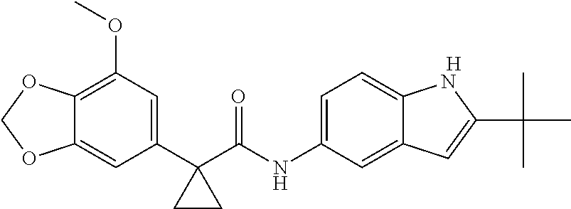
C12=C(OC)C=C(C3(C(NC4=CC=C5C(=C4)C=C(C(C)(C)C)N5)=O)CC3)C=C1OCO2.[H]
